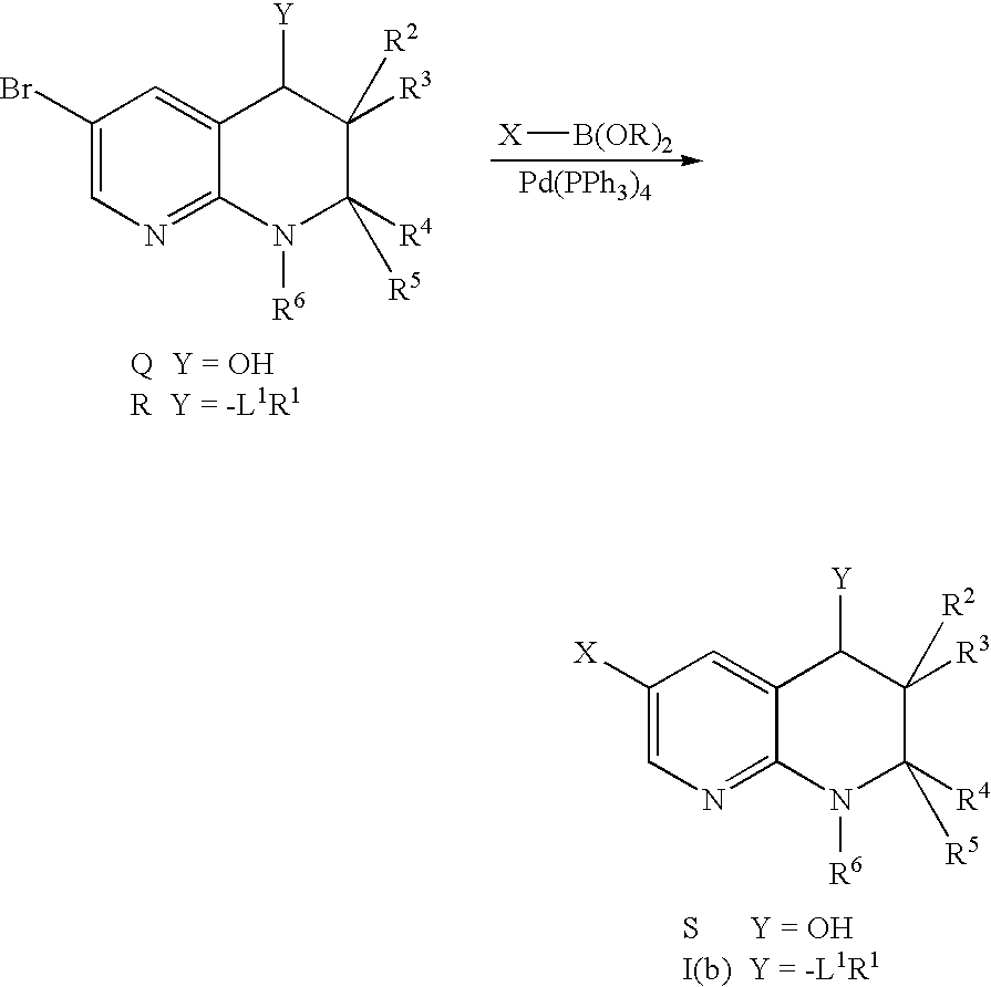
C1([X])=CN=C2C(=C1)C([Y])C([R3])([R2])C([R4])([R5])N2[R6].C1(Br)=CN=C2C(=C1)C([Y])C([R3])([R2])C([R4])([R5])N2[R6].[X][B(OR)2].[Pd(PPh3)4]
